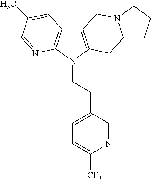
C12=C(N(CCC3=CC=C([CF3])N=C3)C3=C1C=C(C)C=N3)CC1N(C2)CCC1
